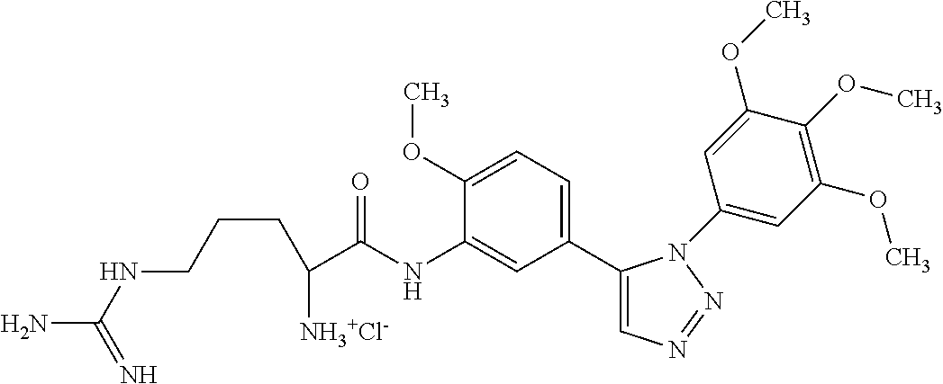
C1(C2=CC=C(OC)C(NC(C([NH3+Cl-])CCCNC(N)=N)=O)=C2)=CN=NN1C1=CC(OC)=C(OC)C(OC)=C1
